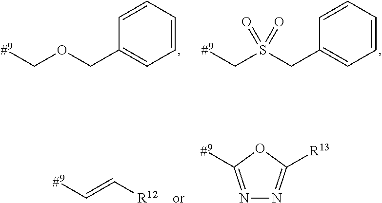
[#9]COCC1=CC=CC=C1.[#9]CS(CC1=CC=CC=C1)(=O)=O.[#9]C=C[R12].N1=C([#9])OC([R13])=N1
